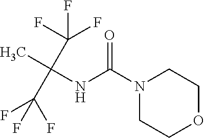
O=C(N1CCOCC1)NC(C)(C(F)(F)F)C(F)(F)F
